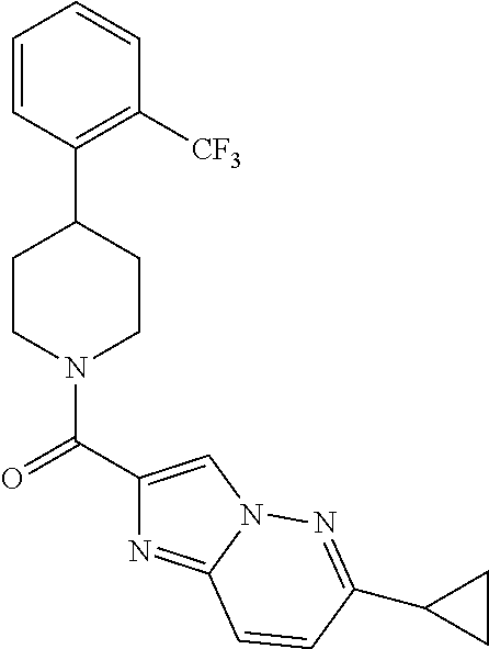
C1([CF3])=C(C2CCN(C(=O)C3=CN4C(=N3)C=CC(C3CC3)=N4)CC2)C=CC=C1
